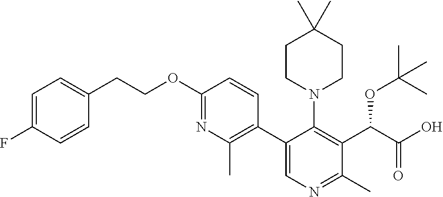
C1=C(F)C=CC(CCOC2=NC(C)=C(C3=CN=C(C)C(C(OC(C)(C)C)C(=O)O)=C3N3CCC(C)(C)CC3)C=C2)=C1
